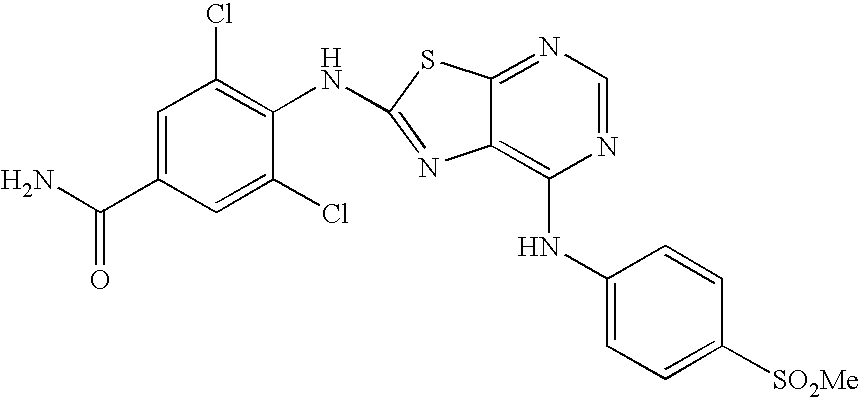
C1(NC2=C3C(=NC=N2)SC(NC2=C(Cl)C=C(C(N)=O)C=C2Cl)=N3)=CC=C([SO2Me])C=C1
